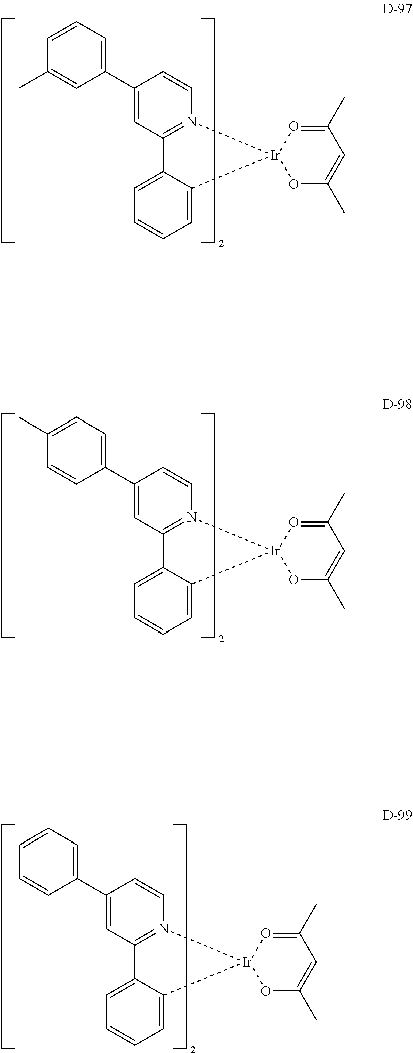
C1=CN2=C(C=C1C1=CC=CC(C)=C1)C1=CC=CC=C1[Ir]21OC(C)=CC(C)=O1.C1=CN2=C(C=C1C1=CC=C(C)C=C1)C1=CC=CC=C1[Ir]21OC(C)=CC(C)=O1.C1=CN2=C(C=C1C1=CC=CC=C1)C1=CC=CC=C1[Ir]21OC(C)=CC(C)=O1
